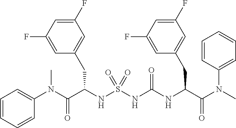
C1=CC=CC(N(C(C(NS(NC(NC(C(N(C)C2=CC=CC=C2)=O)CC2=CC(F)=CC(F)=C2)=O)(=O)=O)CC2=CC(F)=CC(F)=C2)=O)C)=C1
